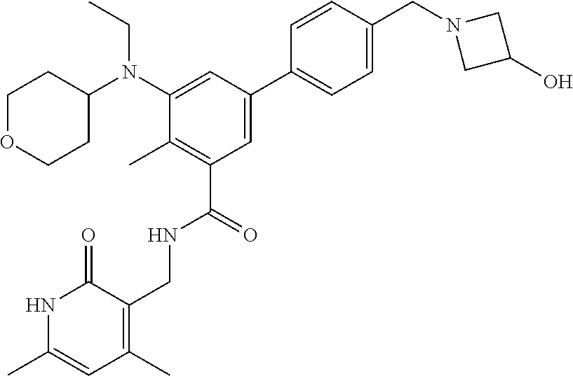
CCN(C1CCOCC1)C1=CC(C2=CC=C(CN3CC(O)C3)C=C2)=CC(C(NCC2=C(C)C=C(C)NC2=O)=O)=C1C
